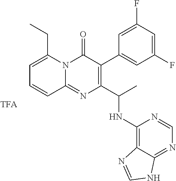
C1(F)=CC(F)=CC(C2=C(C(C)NC3=C4C(=NC=N3)NC=N4)N=C3N(C2=O)C(CC)=CC=C3)=C1
